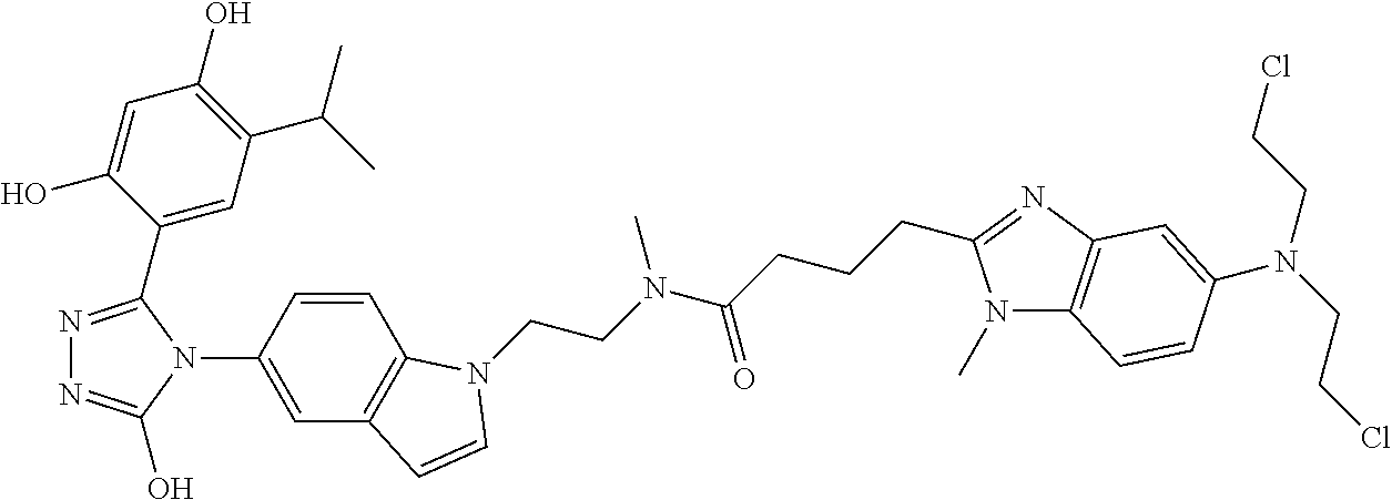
N1=C(C2=CC(C(C)C)=C(O)C=C2O)N(C2=CC3=C(C=C2)N(CCN(C(CCCC2=NC4=C(N2C)C=CC(N(CCCl)CCCl)=C4)=O)C)C=C3)C(O)=N1
